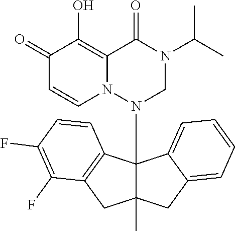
C1(=O)C=CN2C(=C1O)C(=O)N(C(C)C)CN2C12C(C)(CC3=CC=CC=C13)CC1=C2C=CC(F)=C1F
